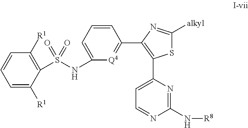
C1=CC=C(NS(C2=C([R1])C=CC=C2[R1])(=O)=O)[Q4]=C1C1=C(C2=CC=NC(N[R8])=N2)SC([alkyl])=N1
